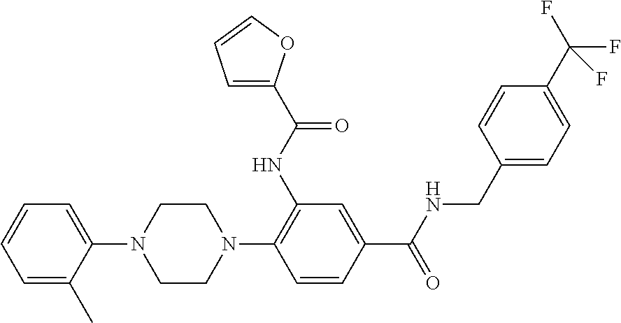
C1=C(C)C(N2CCN(C3=C(NC(C4=CC=CO4)=O)C=C(C(NCC4=CC=C(C(F)(F)F)C=C4)=O)C=C3)CC2)=CC=C1
